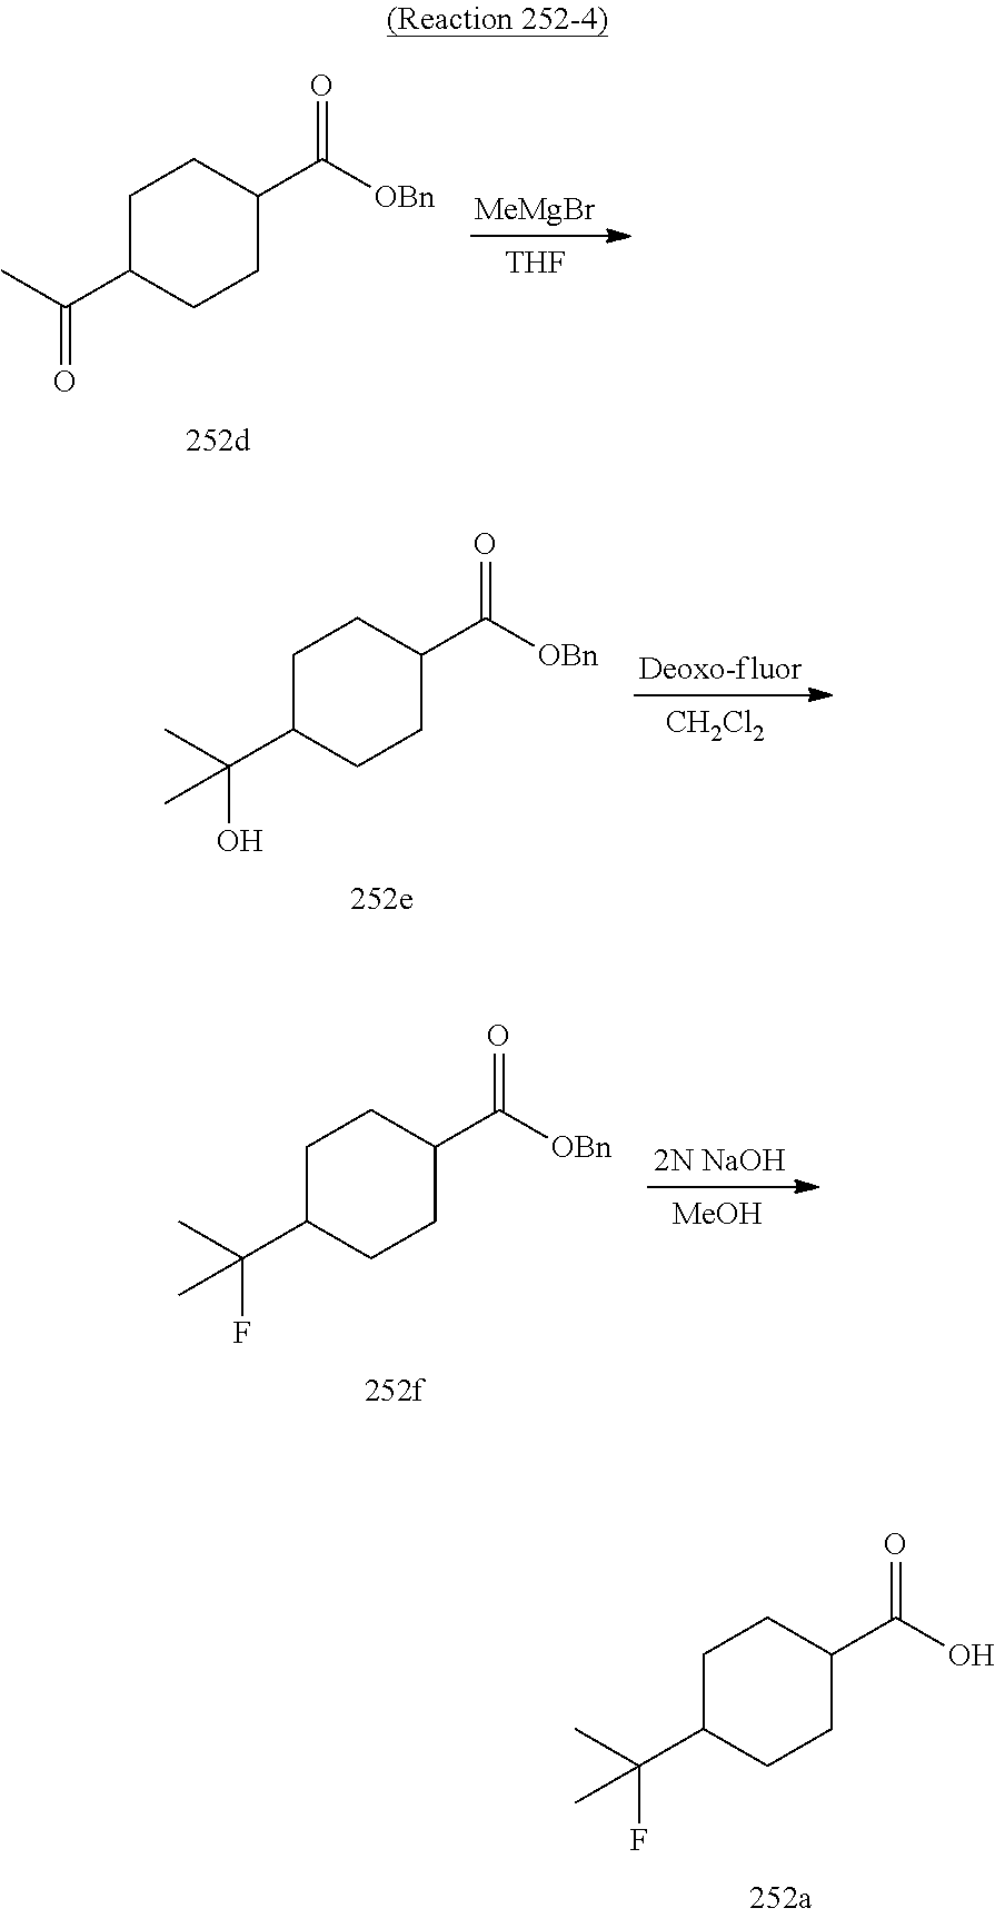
C1C(C(C)=O)CCC(C([OBn])=O)C1.[MeMgBr].[THF].C1C(C(C)(O)C)CCC(C([OBn])=O)C1.[Deoxo-fluor].[CH2Cl2].C1C(C(C)(F)C)CCC(C([OBn])=O)C1.[2N NaOH].[MeOH].C1C(C(C)(F)C)CCC(C(O)=O)C1
